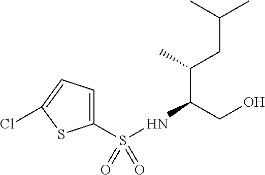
C1(S(=O)(=O)NC(CO)C(C)CC(C)C)=CC=C(Cl)S1
